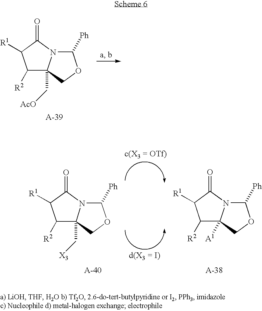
N12C([Ph])OCC1(C[AcO])C([R2])C([R1])C2=O.N12C([Ph])OCC1(C[X3])C([R2])C([R1])C2=O.N12C([Ph])OCC1([A1])C([R2])C([R1])C2=O
